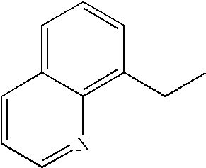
C1=C2C(=C(CC)C=C1)N=CC=C2
